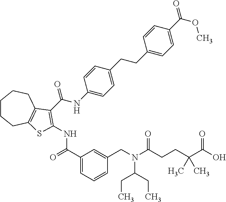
N(C(=O)C1=CC=CC(CN(C(CC)CC)C(=O)CCC(C(=O)O)(C)C)=C1)C1=C(C(NC2=CC=C(CCC3=CC=C(C(=O)OC)C=C3)C=C2)=O)C2=C(CCCCC2)S1
